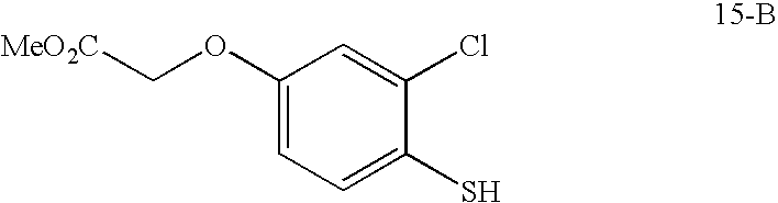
C1(OC[MeO2C])=CC=C(S)C(Cl)=C1
